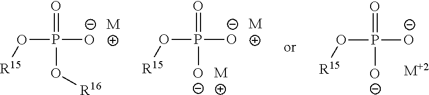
O(P([O-])(=O)O[R16])[R15].[M].O(P([O-])(=O)[O-])[R15].[M].[M].O(P([O-])(=O)[O-])[R15].[M+2]
